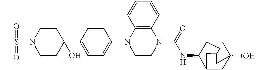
CS(N1CCC(C2=CC=C(N3CCN(C(NC4C5CC6(O)CC4CC(C6)C5)=O)C4=C3C=CC=C4)C=C2)(O)CC1)(=O)=O
